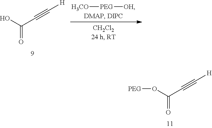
O(C(C#C[H])=O)[PEG].OC(C#C[H])=O.[H3CO][PEG][OH]
